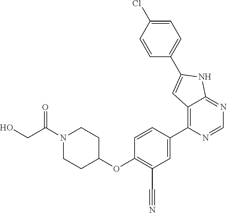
N1(C(=O)CO)CCC(OC2=C(C#N)C=C(C3=C4C(=NC=N3)NC(C3=CC=C(Cl)C=C3)=C4)C=C2)CC1
